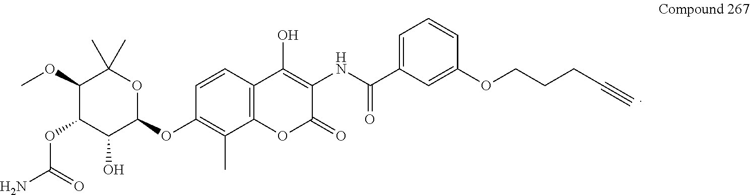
C1(OC)C(OC(N)=O)C(O)C(OC2=C(C)C3=C(C=C2)C(O)=C(NC(C2=CC=CC(OCCCC#C)=C2)=O)C(=O)O3)OC1(C)C
